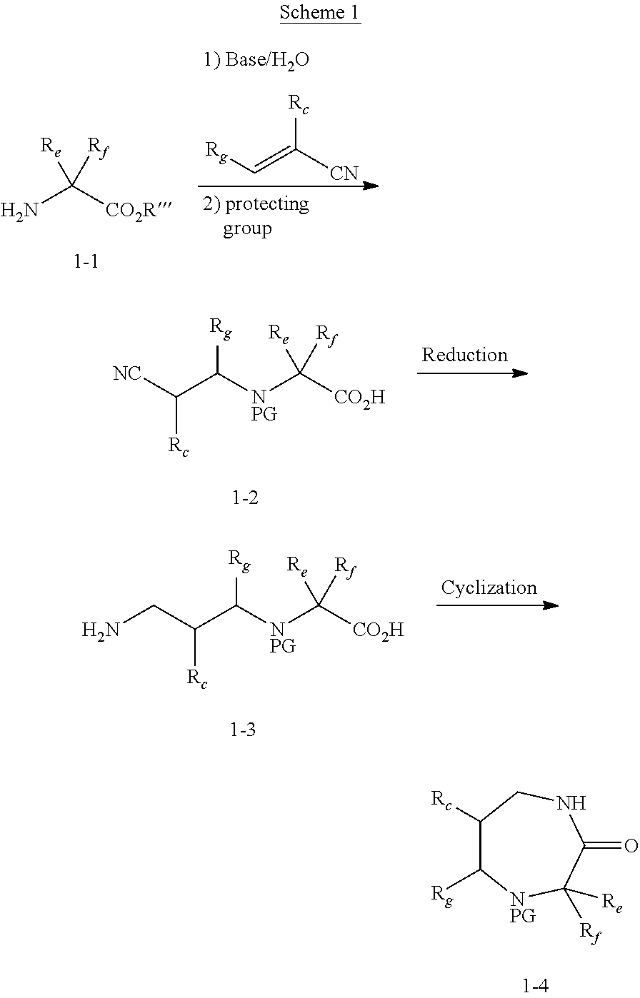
NC([CO2R])([Re])[Rf].[Rg]C=C([CN])[Rc].[NPG](C([CO2H])([Re])[Rf])C([Rg])C([Rc])[NC].[NPG](C([CO2H])([Re])[Rf])C([Rg])C([Rc])CN.C1([Rc])C([Rg])[NPG]C([Rf])([Re])C(=O)NC1
